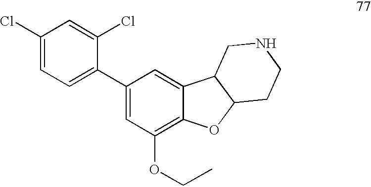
C1(Cl)=CC=C(C2=CC(OCC)=C3C(=C2)C2C(O3)CCNC2)C(Cl)=C1
